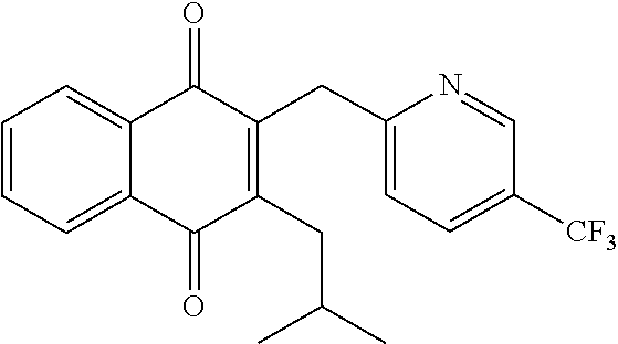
C1=CC=C2C(=O)C(CC3=CC=C([CF3])C=N3)=C(CC(C)C)C(=O)C2=C1
